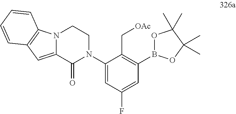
C1=C(N2CCN3C(=CC4=C3C=CC=C4)C2=O)C(C[OAc])=C(B2OC(C)(C)C(C)(C)O2)C=C1F
